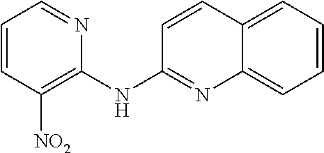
C1=CC([NO2])=C(NC2=NC3=CC=CC=C3C=C2)N=C1
